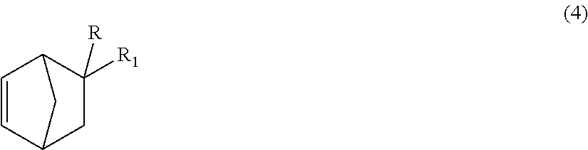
C1=CC2C([R1])([R])CC1C2
